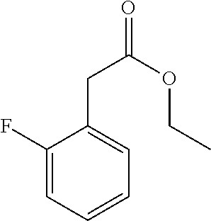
C1(F)=CC=CC=C1CC(=O)OCC
